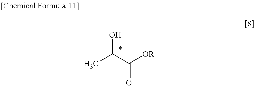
CC(C([OR])=O)O
